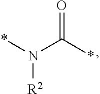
*N(C(*)=O)[R2]
